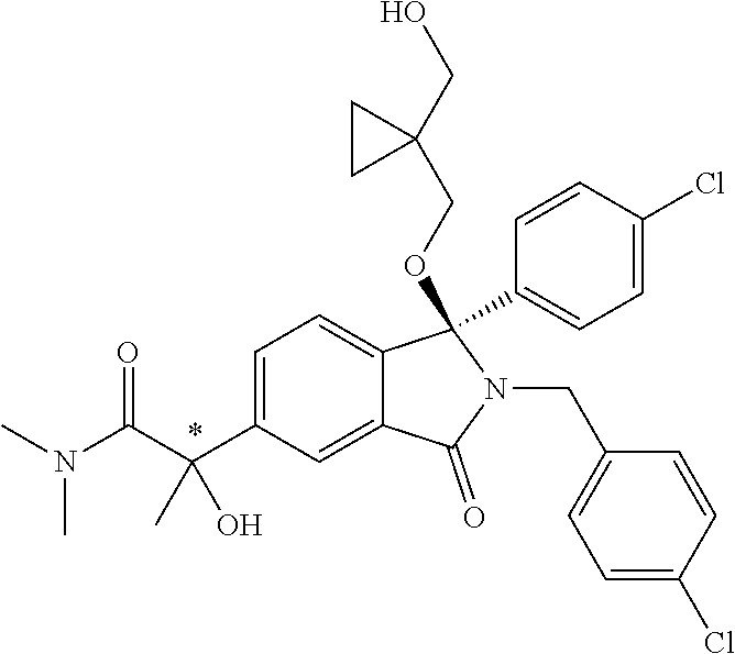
C1=C(C(C(N(C)C)=O)(C)O)C=C2C(=C1)C(C1=CC=C(Cl)C=C1)(OCC1(CO)CC1)N(CC1=CC=C(Cl)C=C1)C2=O
